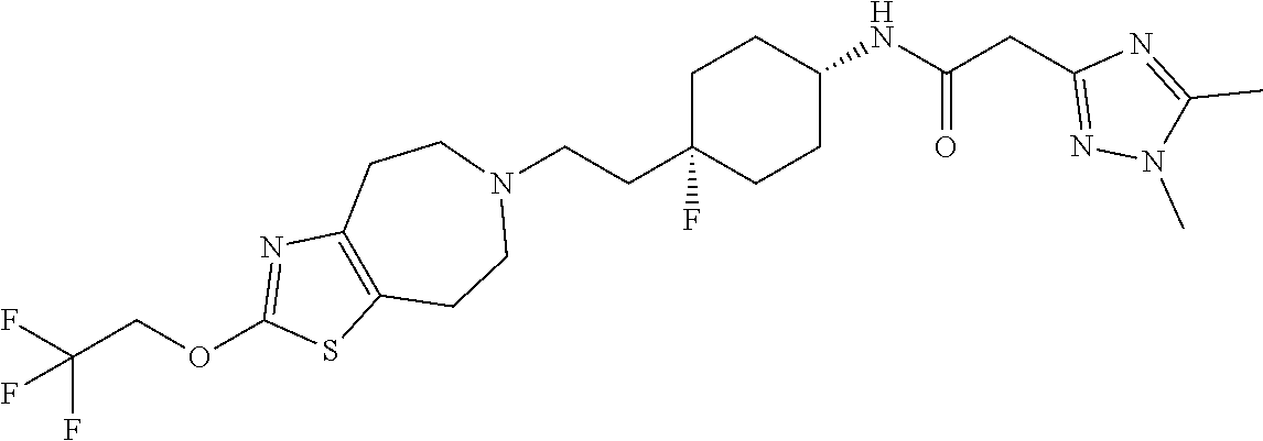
C1C(CCN2CCC3=C(CC2)SC(OCC(F)(F)F)=N3)(F)CCC(NC(CC2=NN(C)C(C)=N2)=O)C1
